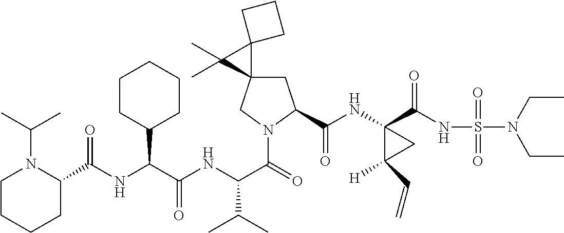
C1C2(CN(C(=O)C(NC(C(NC(=O)C3N(C(C)C)CCCC3)C3CCCCC3)=O)C(C)C)C1C(NC1(C(NS(=O)(=O)N(CC)CC)=O)C([H])(C=C)C1)=O)C1(C2(C)C)CCC1
